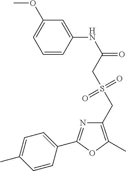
C1=CC(NC(=O)CS(CC2=C(C)OC(C3=CC=C(C)C=C3)=N2)(=O)=O)=CC(OC)=C1
